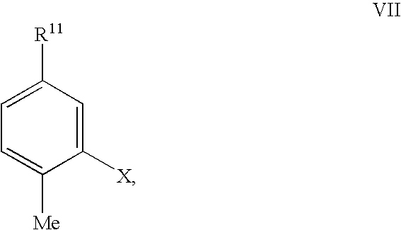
C1([X])=CC([R11])=CC=C1[Me]
